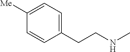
C1([Me])=CC=C(CCNC)C=C1
